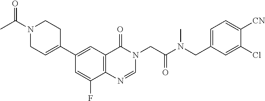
CC(N1CC=C(C2=CC3=C(C(F)=C2)N=CN(CC(N(CC2=CC=C([CN])C(Cl)=C2)C)=O)C3=O)CC1)=O
